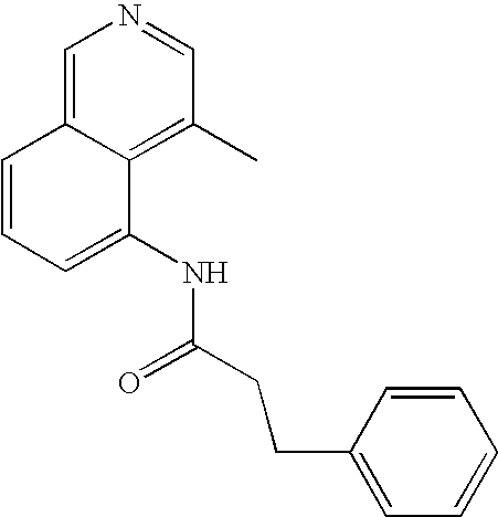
C1=C2C(=C(C)C=N1)C(NC(CCC1=CC=CC=C1)=O)=CC=C2
